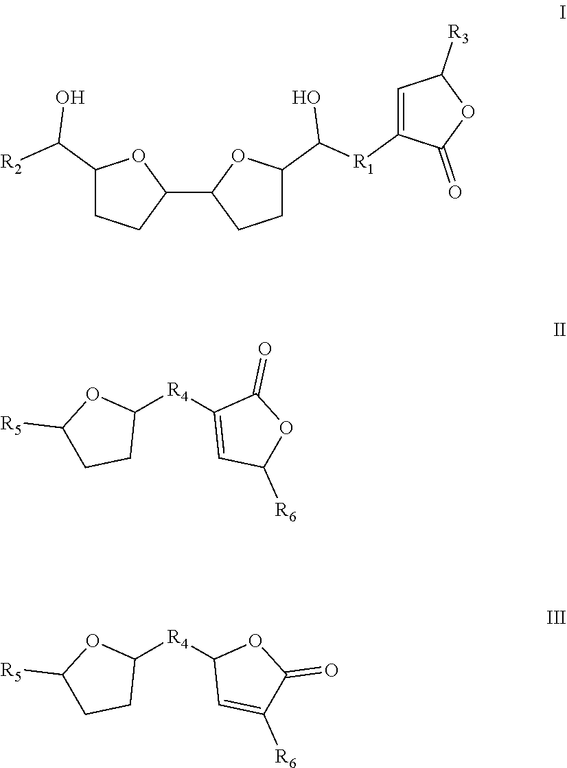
C1=C([R1]C(C2OC(C3OC(C([R2])O)CC3)CC2)O)C(=O)OC1[R3].C1([R4]C2=CC([R6])OC2=O)OC([R5])CC1.C1([R4]C2C=C([R6])C(=O)O2)OC([R5])CC1
